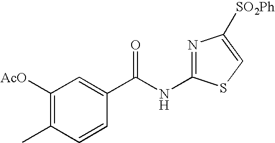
C1([AcO])=C(C)C=CC(C(NC2=NC([SO2Ph])=CS2)=O)=C1
